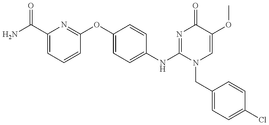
NC(C1=CC=CC(OC2=CC=C(NC3=NC(=O)C(OC)=CN3CC3=CC=C(Cl)C=C3)C=C2)=N1)=O
